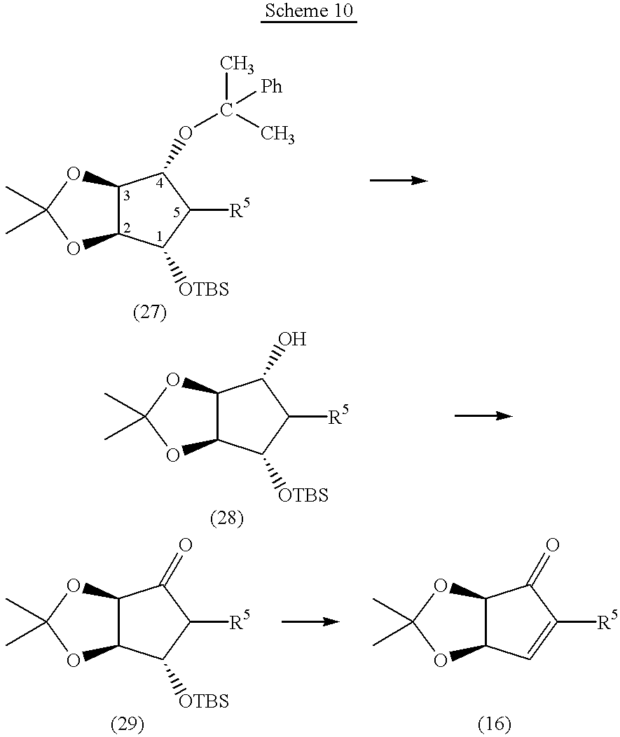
C1([OTBS])C([R5])C(OC(C)([Ph])C)C2C1OC(C)(C)O2.C1([OTBS])C([R5])C(O)C2C1OC(C)(C)O2.C1([OTBS])C([R5])C(=O)C2C1OC(C)(C)O2.C1=C([R5])C(=O)C2C1OC(C)(C)O2
